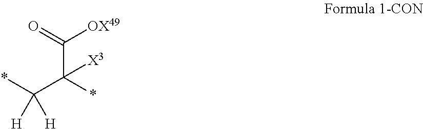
*C(C(*)([X3])C(=O)[OX49])([H])[H]
